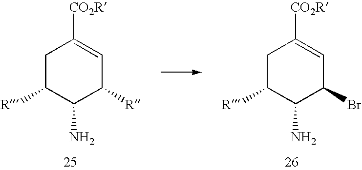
C1C([R])C(N)C(Br)C=C1[CO2R].C1C([R])C(N)C([R])C=C1[CO2R]
